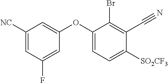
C1([NC])=CC(F)=CC(OC2=CC=C([SO2CF3])C(C#N)=C2Br)=C1
